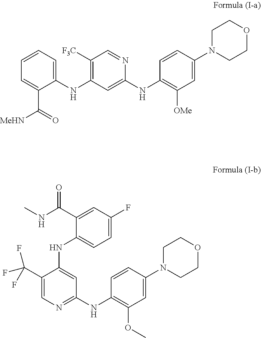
C1=NC(NC2=C([OMe])C=C(N3CCOCC3)C=C2)=CC(NC2=CC=CC=C2C(=O)[MeHN])=C1[F3C].C1(NC2=CC=C(F)C=C2C(NC)=O)=CC(NC2=C(OC)C=C(N3CCOCC3)C=C2)=NC=C1C(F)(F)F
